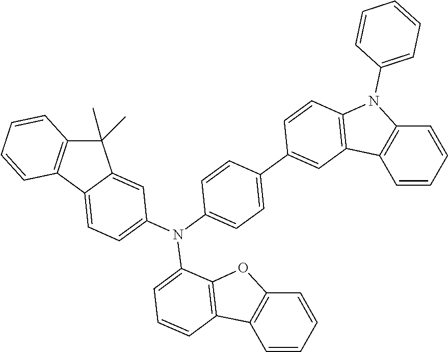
C1(C)(C)C2=C(C3=CC=C(N(C4=CC=C(C5=CC6=C(C=C5)N(C5=CC=CC=C5)C5=C6C=CC=C5)C=C4)C4=CC=CC5=C4OC4=C5C=CC=C4)C=C13)C=CC=C2
